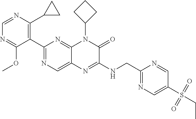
C1=NC(C2CC2)=C(C2=NC=C3C(=N2)N(C2CCC2)C(=O)C(NCC2=NC=C(S(CC)(=O)=O)C=N2)=N3)C(OC)=N1
